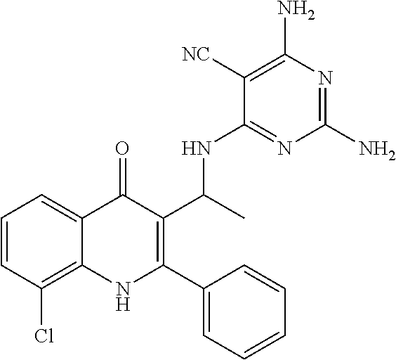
C1=CC(Cl)=C2C(=C1)C(=O)C(C(C)NC1=NC(N)=NC(N)=C1[NC])=C(C1=CC=CC=C1)N2
